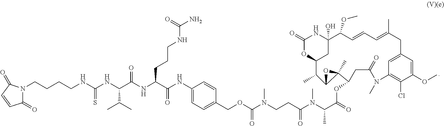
N1(CCCCNC(NC(C(NC(C(NC2=CC=C(COC(=O)N(CCC(=O)N(C)C(C)C(OC3CC(=O)N(C)C4=C(Cl)C(OC)=CC(=C4)CC(C)=CC=CC(OC)C4(O)NC(=O)OC(C4)C(C)C4C3(C)O4)=O)C)C=C2)=O)CCCNC(N)=O)=O)C(C)C)=S)C(=O)C=CC1=O
